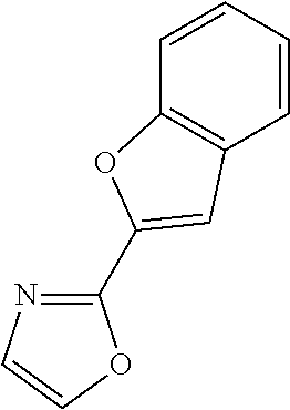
C1=CC=CC2=C1C=C(C1=NC=CO1)O2
